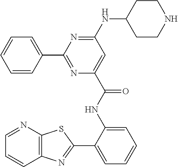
N(C1=NC(C2=CC=CC=C2)=NC(C(NC2=CC=CC=C2C2=NC3=C(N=CC=C3)S2)=O)=C1)C1CCNCC1
